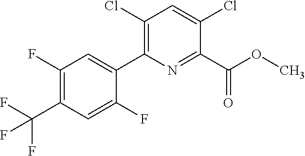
O(C)C(C1=NC(C2=CC(F)=C(C(F)(F)F)C=C2F)=C(Cl)C=C1Cl)=O
